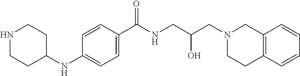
C1=CC(C(NCC(CN2CC3=C(CC2)C=CC=C3)O)=O)=CC=C1NC1CCNCC1
